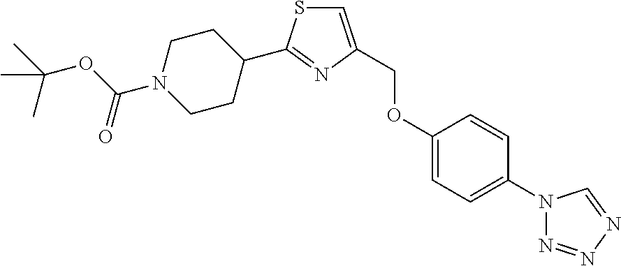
C1=C(COC2=CC=C(N3N=NN=C3)C=C2)N=C(C2CCN(C(OC(C)(C)C)=O)CC2)S1
